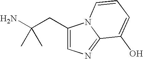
C1(CC(N)(C)C)=CN=C2N1C=CC=C2O
